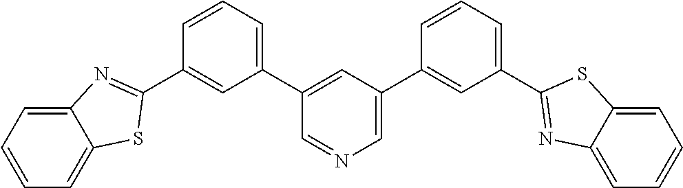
C1=C(C2=CC(C3=NC4=CC=CC=C4S3)=CC=C2)C=C(C2=CC=CC(C3=NC4=CC=CC=C4S3)=C2)C=N1
